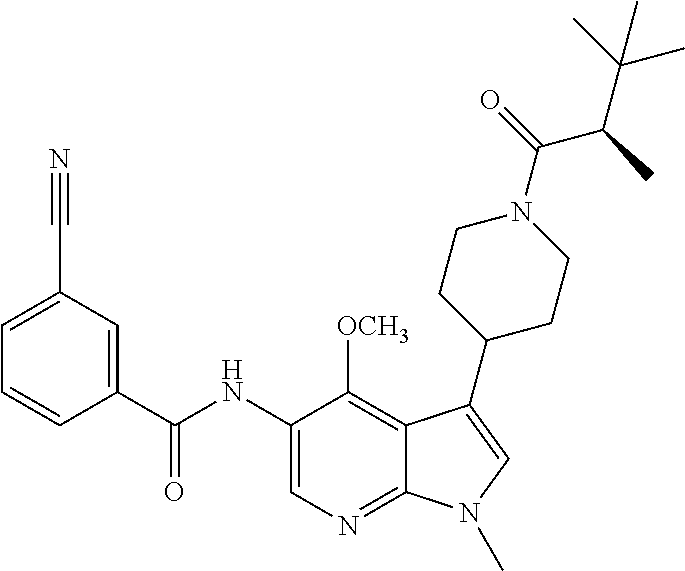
C1=C(C#N)C=C(C(NC2=CN=C3C(=C2[OCH3])C(C2CCN(C(=O)C(C(C)(C)C)C)CC2)=CN3C)=O)C=C1
